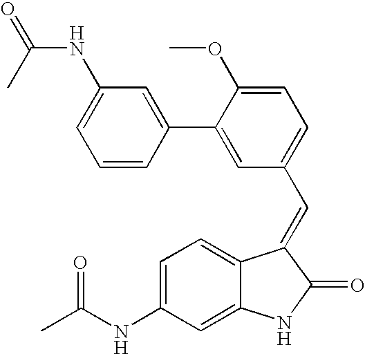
C1=C(NC(C)=O)C=C2C(=C1)C(=CC1=CC=C(OC)C(C3=CC(NC(C)=O)=CC=C3)=C1)C(=O)N2
